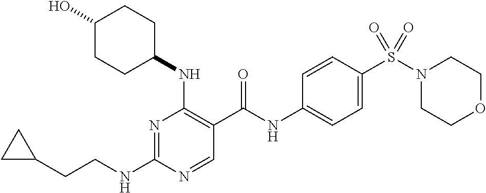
C(NC1=NC(NC2CCC(O)CC2)=C(C(NC2=CC=C(S(N3CCOCC3)(=O)=O)C=C2)=O)C=N1)CC1CC1
